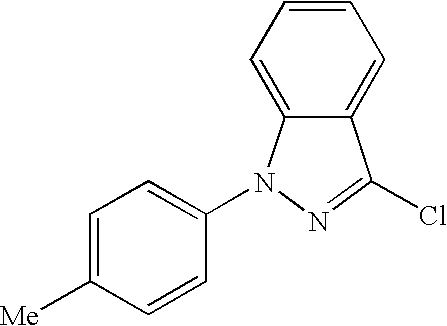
C12=CC=CC=C1N(C1=CC=C([Me])C=C1)N=C2Cl
